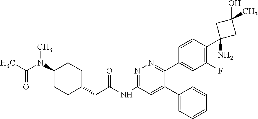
C1(N(C(=O)C)C)CCC(CC(NC2=NN=C(C3=CC(F)=C(C4(N)CC(O)(C)C4)C=C3)C(C3=CC=CC=C3)=C2)=O)CC1
